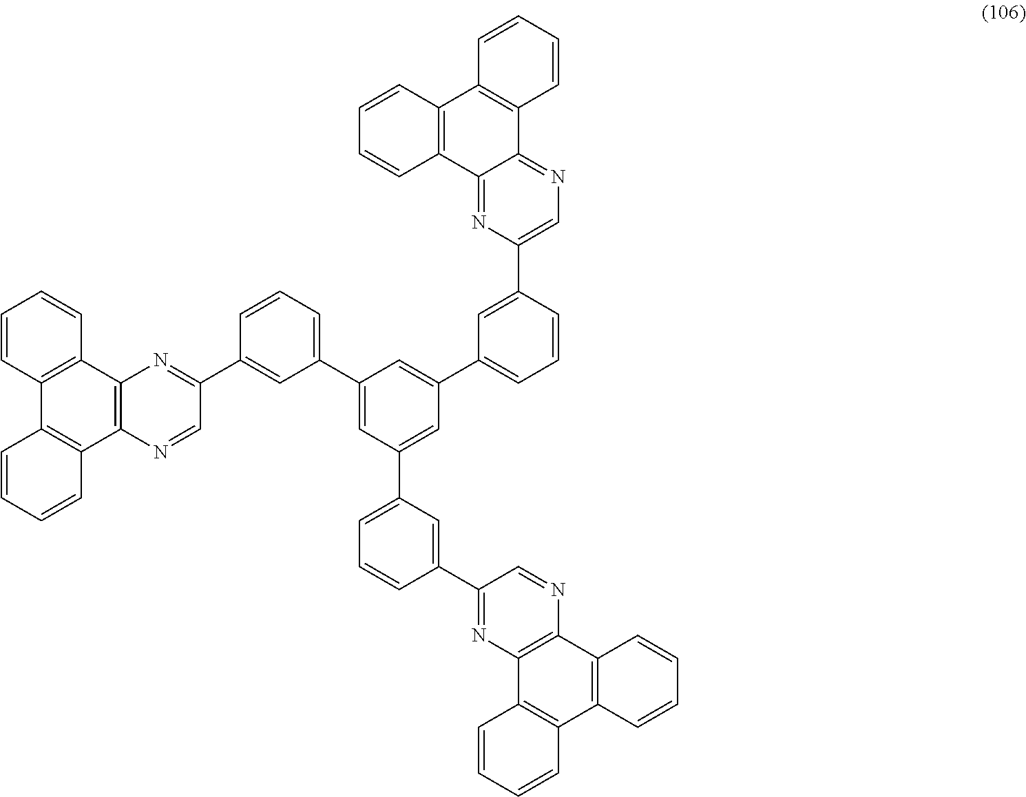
C1=CC2=C(C=C1)C1=C(C3=C2C=CC=C3)N=CC(C2=CC(C3=CC(C4=CC=CC(C5=NC6=C(N=C5)C5=C(C7=C6C=CC=C7)C=CC=C5)=C4)=CC(C4=CC=CC(C5=CN=C6C(=N5)C5=C(C7=C6C=CC=C7)C=CC=C5)=C4)=C3)=CC=C2)=N1
